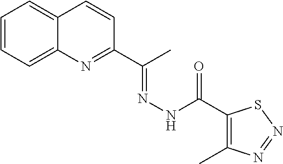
C12=CC=CC=C1N=C(C(C)=NNC(=O)C1=C(C)N=NS1)C=C2
